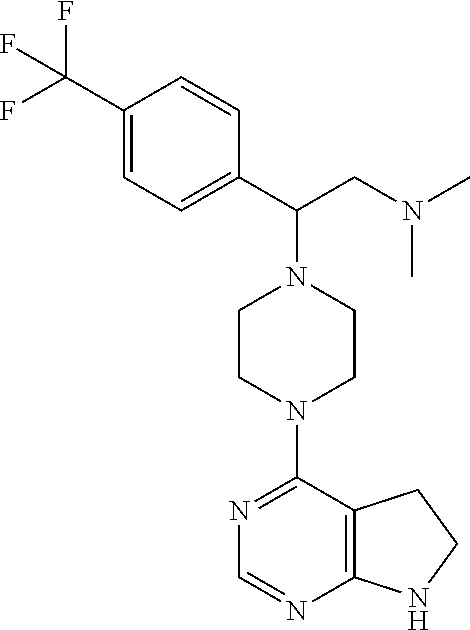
C1(C(F)(F)F)=CC=C(C(CN(C)C)N2CCN(C3=NC=NC4=C3CCN4)CC2)C=C1
